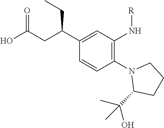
N1(C2=C(N[R])C=C(C(CC(O)=O)CC)C=C2)C(C(C)(O)C)CCC1
